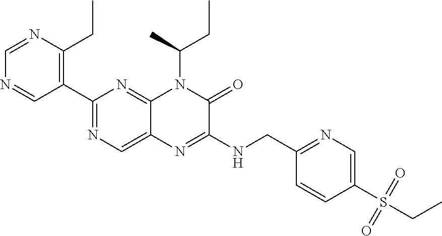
C1=NC(CC)=C(C2=NC=C3C(=N2)N(C(CC)C)C(=O)C(NCC2=NC=C(S(=O)(=O)CC)C=C2)=N3)C=N1
